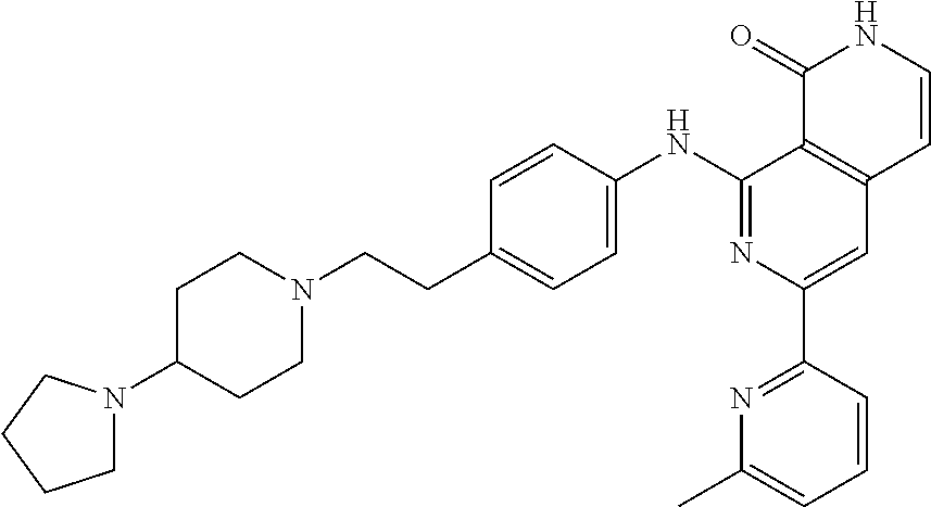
C12=C(C=CNC1=O)C=C(C1=NC(C)=CC=C1)N=C2NC1=CC=C(CCN2CCC(N3CCCC3)CC2)C=C1
